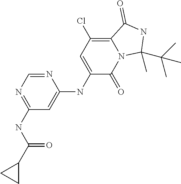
N1=CN=C(NC(C2CC2)=O)C=C1NC1=CC(Cl)=C2N(C1=O)C(C)(C(C)(C)C)NC2=O
